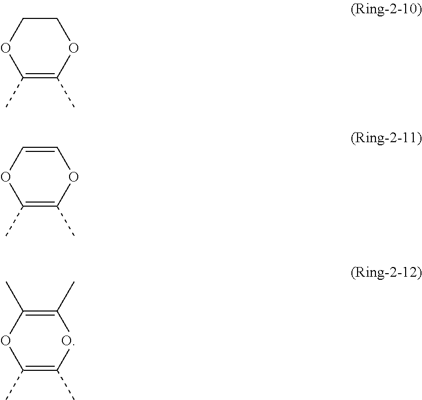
C1COC(C)=C(C)O1.C1=COC(C)=C(C)O1.C1(C)=C(C)OC(C)=C(C)O1
